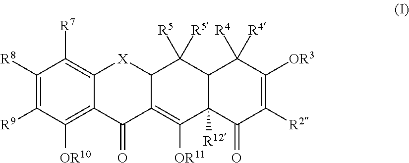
C12=C([OR10])C([R9])=C([R8])C([R7])=C1[X]C1C(=C([OR11])C3([R12])C(C1([R5])[R5])C([R4])([R4])C([OR3])=C([R2])C3=O)C2=O
